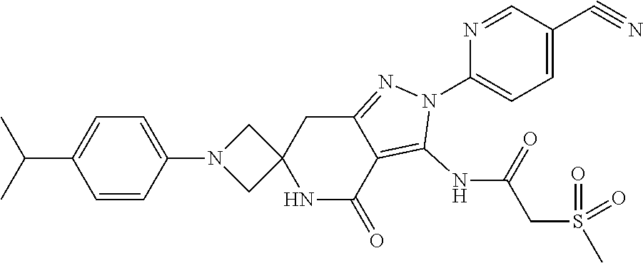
C1(N2CC3(C2)NC(=O)C2=C(NC(CS(C)(=O)=O)=O)N(C4=CC=C(C#N)C=N4)N=C2C3)=CC=C(C(C)C)C=C1
